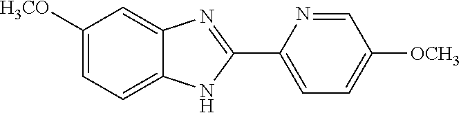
C1([H3CO])=CC=C2C(=C1)N=C(C1=CC=C([OCH3])C=N1)N2
